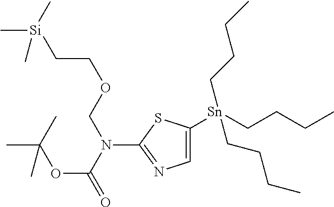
C1=C([Sn](CCCC)(CCCC)CCCC)SC(N(C(=O)OC(C)(C)C)COCC[Si](C)(C)C)=N1
